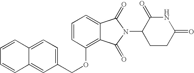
C1=CC2=CC=C(COC3=C4C(=CC=C3)C(=O)N(C3CCC(=O)NC3=O)C4=O)C=C2C=C1
